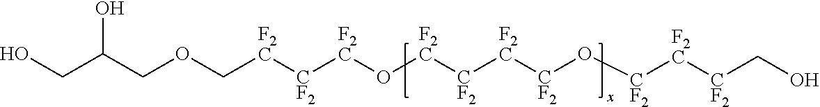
C(C(COC[F2C][CF2][F2C]O[F2C][CF2][F2C][CF2]O[CF2][F2C][CF2]CO)O)O
